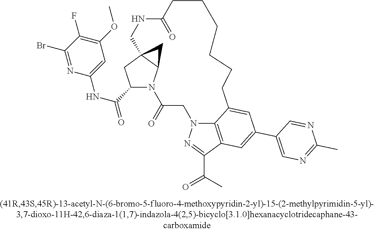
C1(C(NC2=CC(OC)=C(F)C(Br)=N2)=O)N2C3C(C1)(C3)CNC(=O)CCCCCCC1=CC(C3=CN=C(C)N=C3)=CC3=C1N(CC2=O)N=C3C(=O)C
